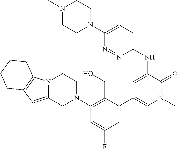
N(C1=CC(C2=CC(F)=CC(N3CCN4C(=CC5=C4CCCC5)C3)=C2CO)=CN(C)C1=O)C1=CC=C(N2CCN(C)CC2)N=N1
